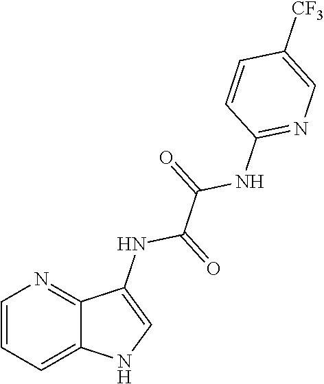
C1=CC=C2C(=N1)C(NC(=O)C(=O)NC1=NC=C([CF3])C=C1)=CN2
